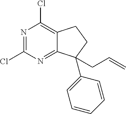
ClC1=NC(Cl)=C2C(=N1)C(C1=CC=CC=C1)(CC=C)CC2
